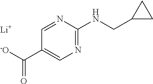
[Li].N1=C(NCC2CC2)N=CC(C([-O])=O)=C1
